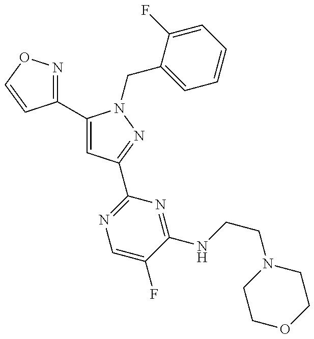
C1(C2=CC(C3=NC=C(F)C(NCCN4CCOCC4)=N3)=NN2CC2=CC=CC=C2F)=NOC=C1
